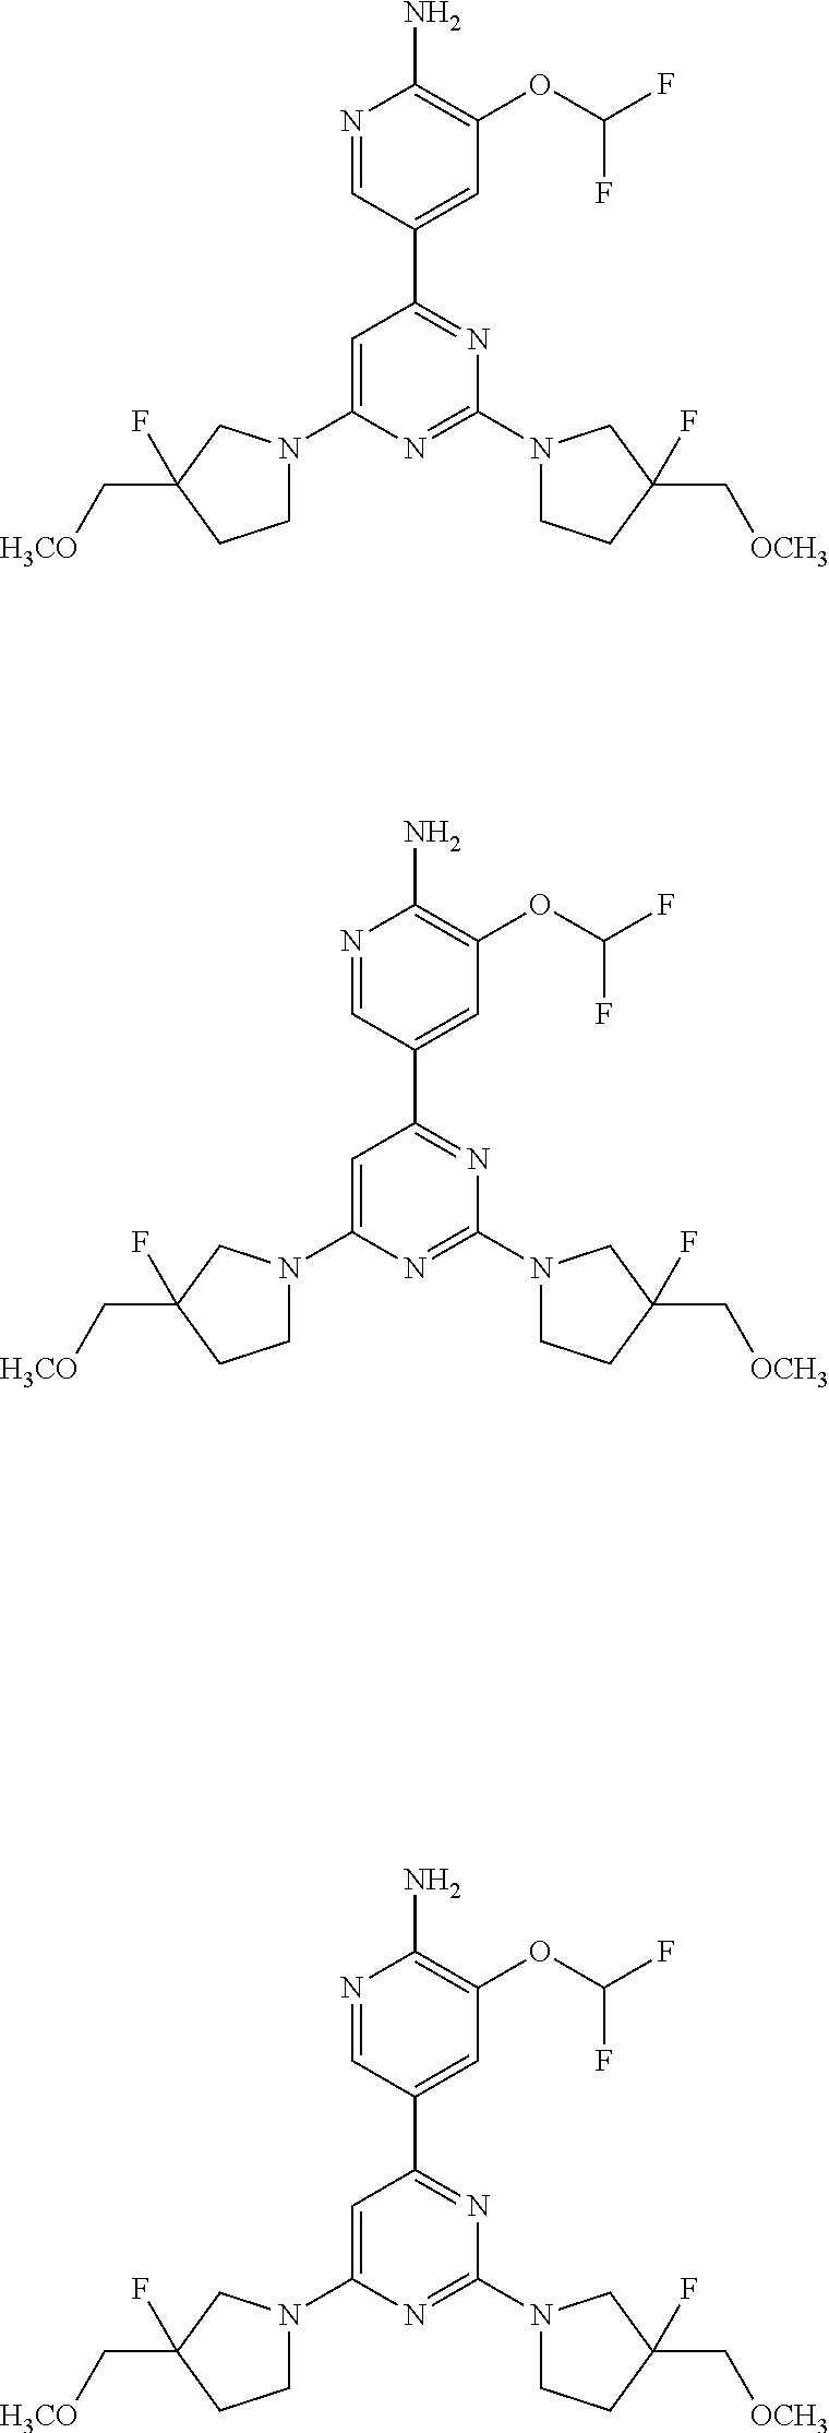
N1=CC(C2=NC(N3CCC(F)(C[OCH3])C3)=NC(N3CCC(C[H3CO])(F)C3)=C2)=CC(OC(F)F)=C1N.N1=CC(C2=NC(N3CCC(F)(C[OCH3])C3)=NC(N3CCC(C[H3CO])(F)C3)=C2)=CC(OC(F)F)=C1N.N1=CC(C2=NC(N3CCC(F)(C[OCH3])C3)=NC(N3CCC(C[H3CO])(F)C3)=C2)=CC(OC(F)F)=C1N
